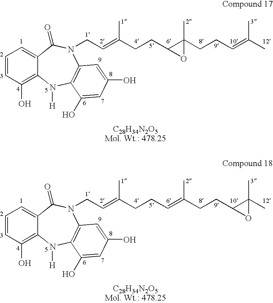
C12=CC=CC(O)=C1N([H])C1=C(N(CC=C(CCC3C(CCC=C(C)C)(C)O3)C)C2=O)C=C(O)C=C1O.C12=CC=CC(O)=C1N([H])C1=C(N(CC=C(CCC=C(CCC3C(C)(C)O3)C)C)C2=O)C=C(O)C=C1O
